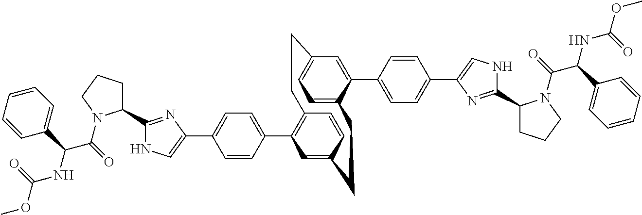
C1(C2=CC=C(C3=CNC(C4CCCN4C(C(NC(OC)=O)C4=CC=CC=C4)=O)=N3)C=C2)=C2C=CC(=C1)CCC1=CC=C(C=C1C1=CC=C(C3=CNC(C4CCCN4C(C(NC(OC)=O)C4=CC=CC=C4)=O)=N3)C=C1)CC2
